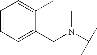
C(N(C)C(C)C)C1=CC=CC=C1C
